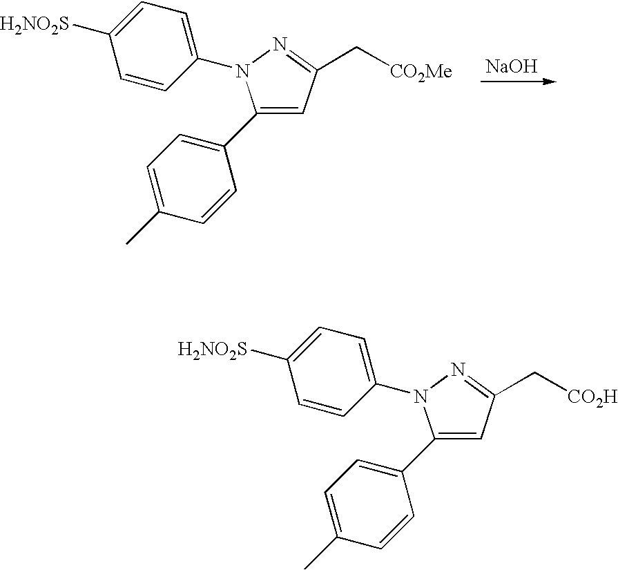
[NaOH].C1(C2=CC=C(C)C=C2)=CC(C[CO2Me])=NN1C1=CC=C([H2NO2S])C=C1.C1(C2=CC=C(C)C=C2)=CC(C[CO2H])=NN1C1=CC=C([H2NO2S])C=C1
